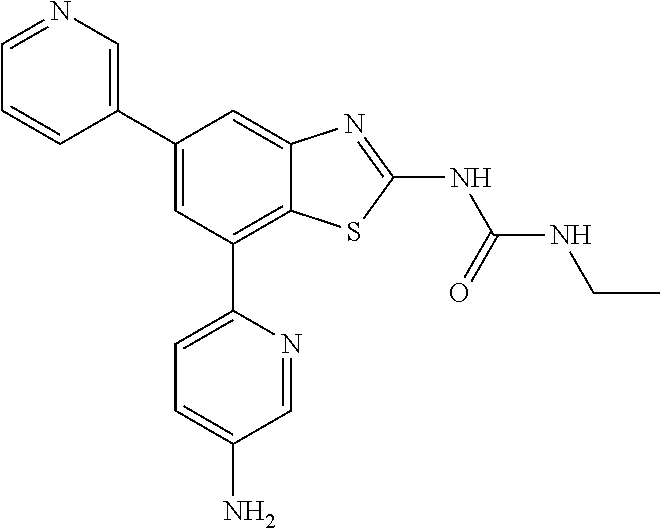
C1=NC=C(C2=CC(C3=CC=C(N)C=N3)=C3C(=C2)N=C(NC(NCC)=O)S3)C=C1
